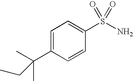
C1=C(C(C)(C)CC)C=CC(S(N)(=O)=O)=C1
